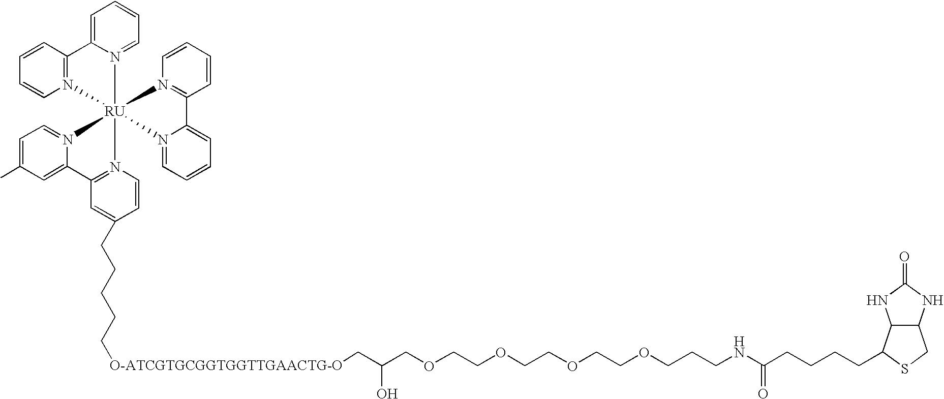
C1=CC2=N(C=C1)[RU]13(N4=CC=C(C)C=C4C4=N1C=CC(CCCCC[O-ATCGTGCGGTGGTTGAACTG-O]CC(COCCOCCOCCOCCCNC(CCCCC1C5C(CS1)NC(=O)N5)=O)O)=C4)(N1=CC=CC=C21)N1=CC=CC=C1C1=N3C=CC=C1
